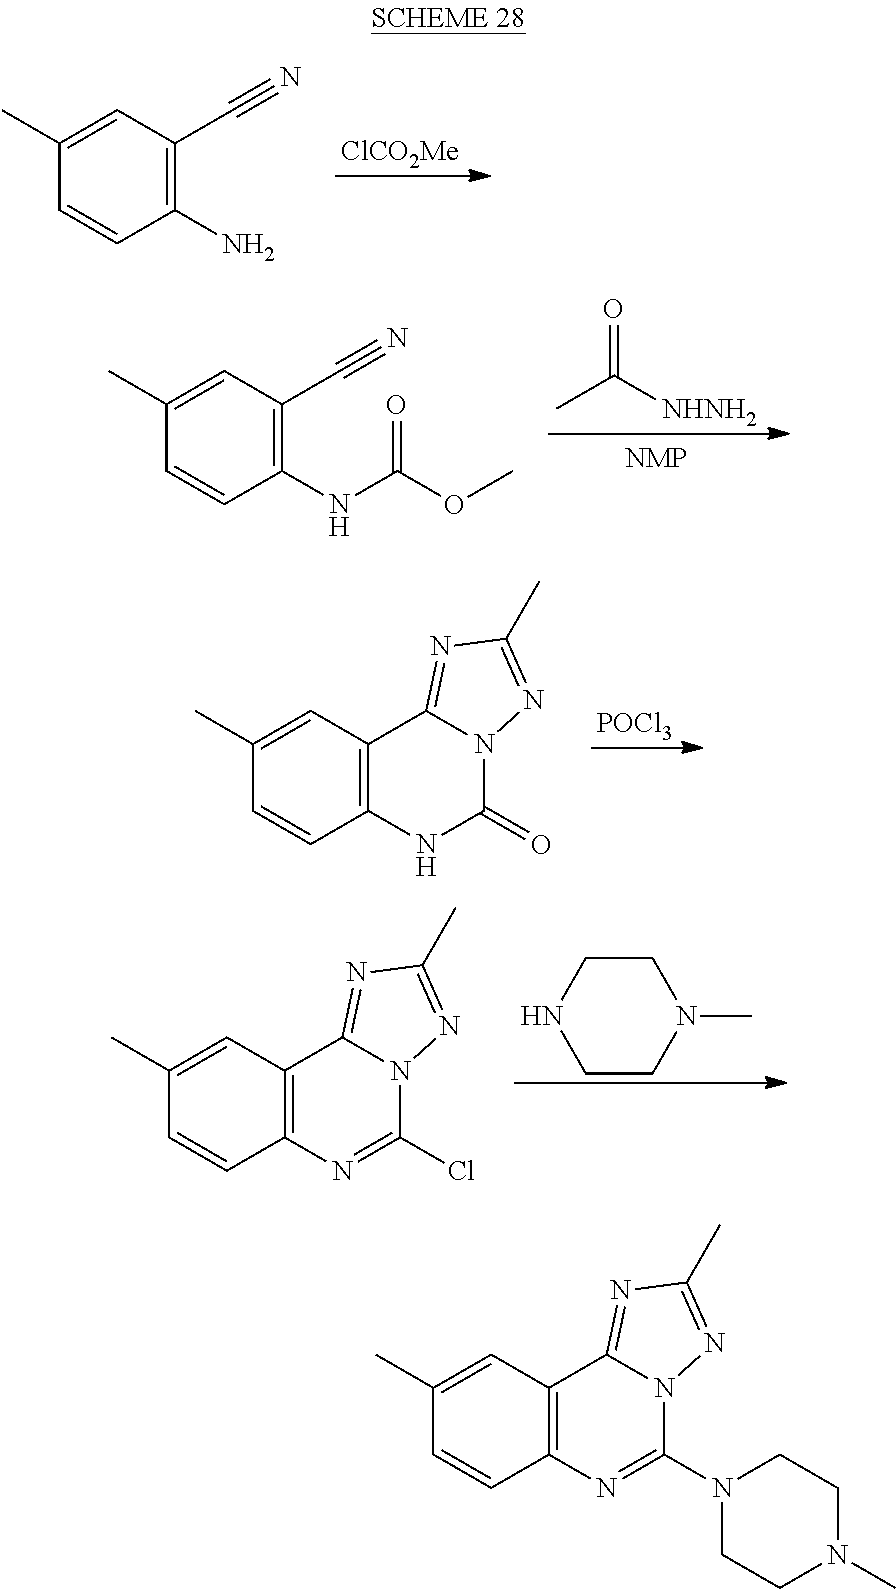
[ClCO2Me].C1(C)=CC(C#N)=C(N)C=C1.CC([NHNH2])=O.C1(C)=CC(C#N)=C(NC(OC)=O)C=C1.[POCl3].C1(C)=CC2=C(C=C1)NC(=O)N1C2=NC(C)=N1.N1(C)CCNCC1.C1(C)=CC2=C(C=C1)N=C(Cl)N1C2=NC(C)=N1.C1(C)=CC2=C(C=C1)N=C(N1CCN(C)CC1)N1C2=NC(C)=N1
